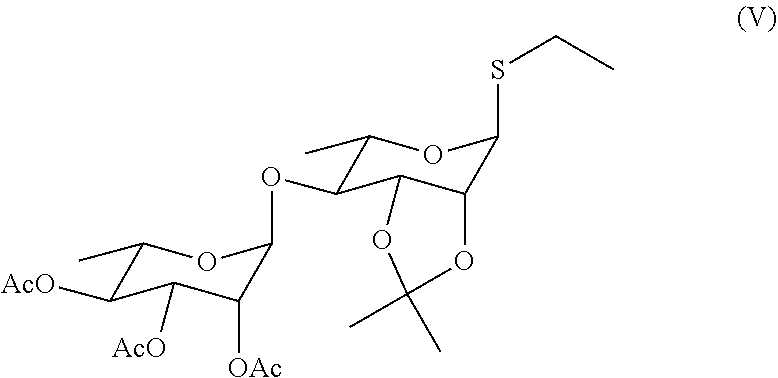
S(C1C2C(C(OC3C([OAc])C([AcO])C([AcO])C(C)O3)C(C)O1)OC(C)(C)O2)CC
